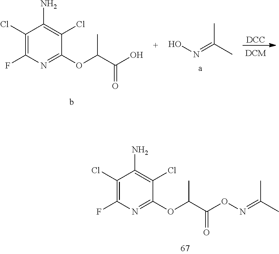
C(C(=O)O)(OC1=NC(F)=C(Cl)C(N)=C1Cl)C.ON=C(C)C.[DCC].C(C(=O)ON=C(C)C)(OC1=NC(F)=C(Cl)C(N)=C1Cl)C
